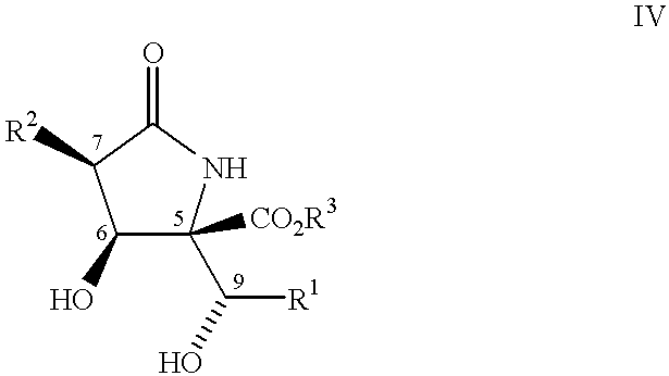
C1(O)C([CO2R3])(C([R1])O)NC(=O)C1[R2]
